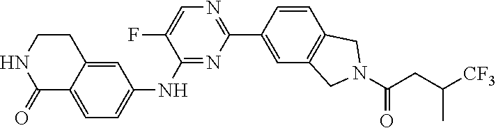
C1CNC(=O)C2=CC=C(NC3=NC(C4=CC5=C(C=C4)CN(C(CC([CF3])C)=O)C5)=NC=C3F)C=C12
